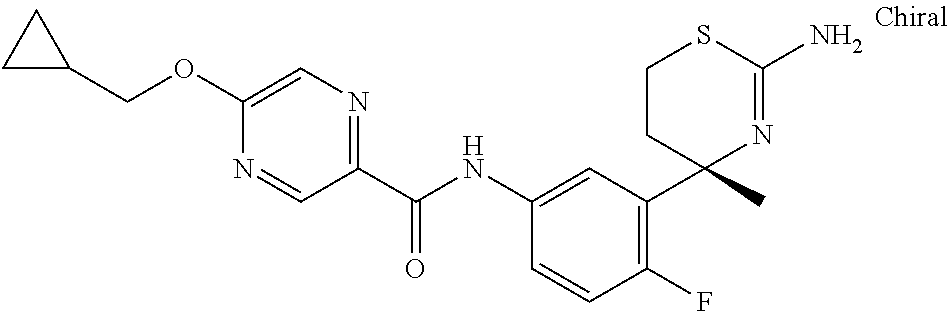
C1(NC(C2=NC=C(OCC3CC3)N=C2)=O)=CC(C2(C)N=C(N)SCC2)=C(F)C=C1
